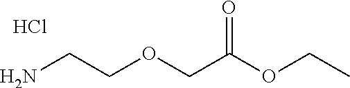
NCCOCC(OCC)=O.Cl
